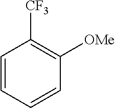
C1=CC=CC([OMe])=C1[CF3]
